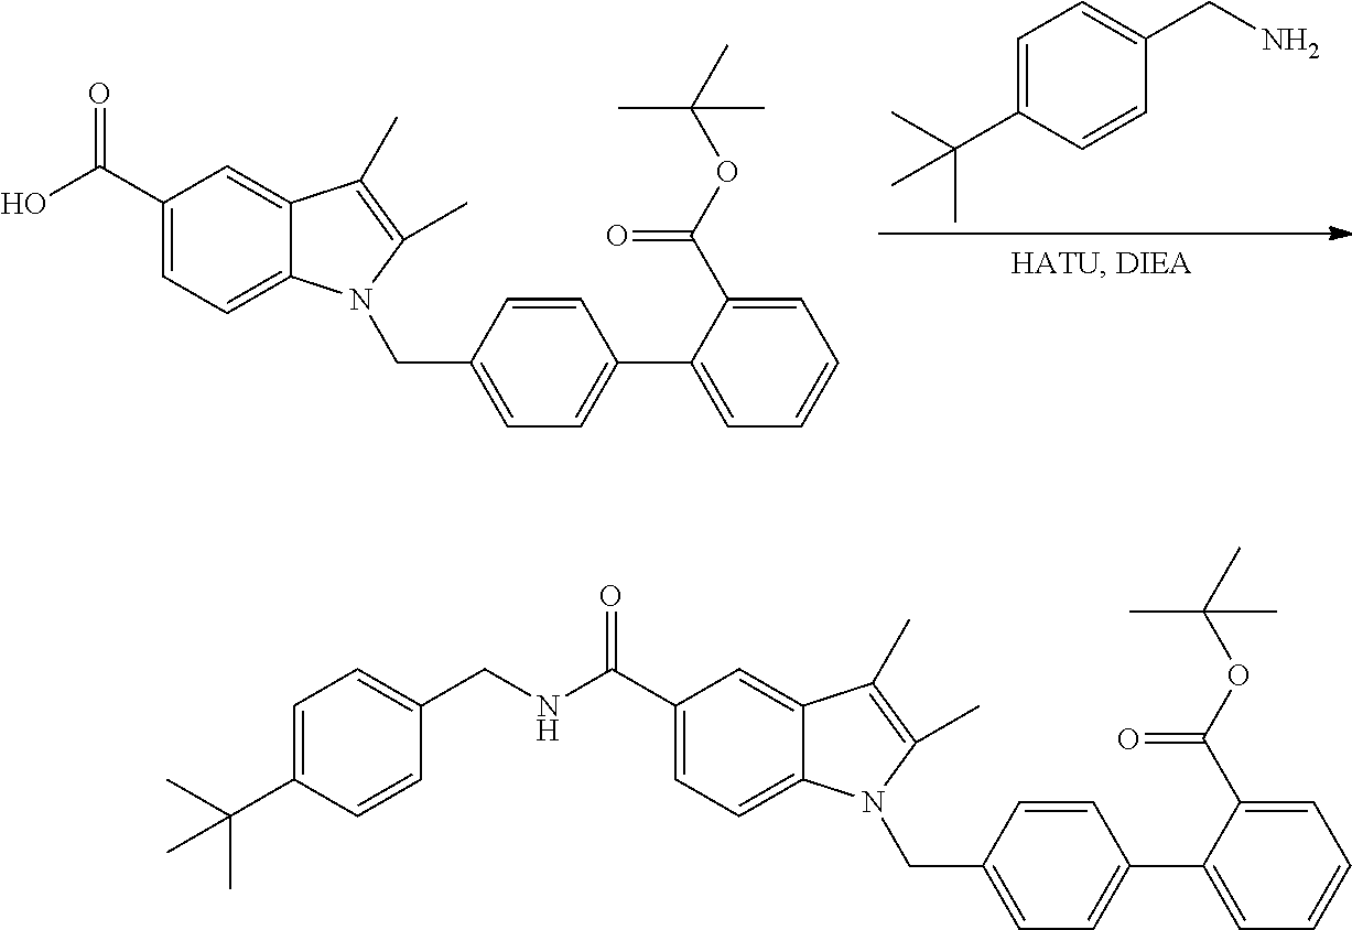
C1(C(O)=O)=CC=C2C(=C1)C(C)=C(C)N2CC1=CC=C(C2=CC=CC=C2C(OC(C)(C)C)=O)C=C1.C1=C(C(C)(C)C)C=CC(CN)=C1.C1(C(=O)NCC2=CC=C(C(C)(C)C)C=C2)=CC=C2C(=C1)C(C)=C(C)N2CC1=CC=C(C2=CC=CC=C2C(OC(C)(C)C)=O)C=C1
